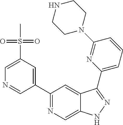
C1(C2=CC(S(=O)(=O)C)=CN=C2)=NC=C2C(=C1)C(C1=CC=CC(N3CCNCC3)=N1)=NN2
